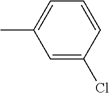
CC1=CC=CC(Cl)=C1
